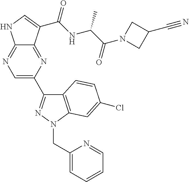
C12=NC=C(C3=NN(CC4=CC=CC=N4)C4=C3C=CC(Cl)=C4)N=C1C(C(NC(C(N1CC(C#N)C1)=O)C)=O)=CN2
